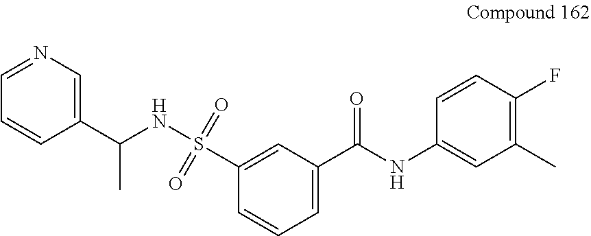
C1(C(NC2=CC(C)=C(F)C=C2)=O)=CC=CC(S(NC(C2=CN=CC=C2)C)(=O)=O)=C1
